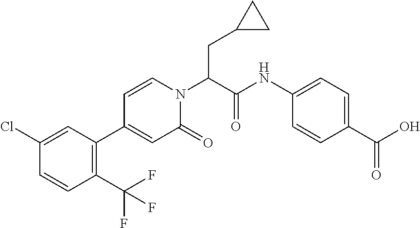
C(C(N1C=CC(C2=C(C(F)(F)F)C=CC(Cl)=C2)=CC1=O)C(NC1=CC=C(C(O)=O)C=C1)=O)C1CC1
